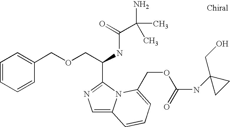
C1=CC=CC(COCC(NC(C(C)(C)N)=O)C2=NC=C3N2C(COC(=O)NC2(CO)CC2)=CC=C3)=C1
